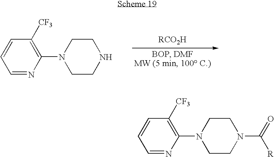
C1=CC=NC(N2CCNCC2)=C1[CF3].C1=CC=NC(N2CCN(C(=O)[R])CC2)=C1[CF3]
